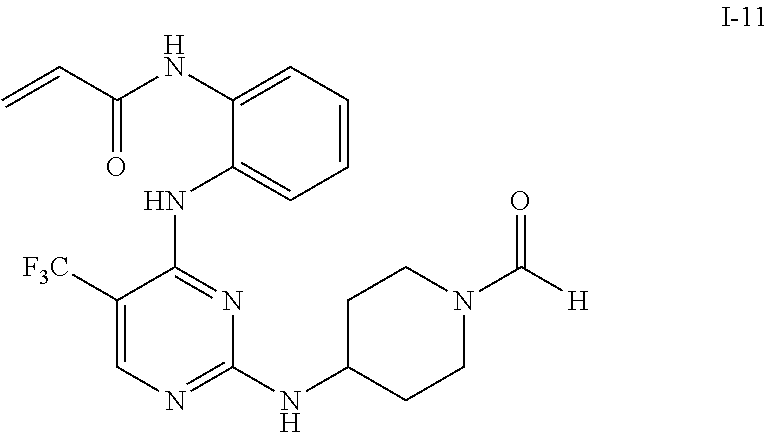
C1=CC=C(NC(C=C)=O)C(NC2=NC(NC3CCN(C([H])=O)CC3)=NC=C2[F3C])=C1
